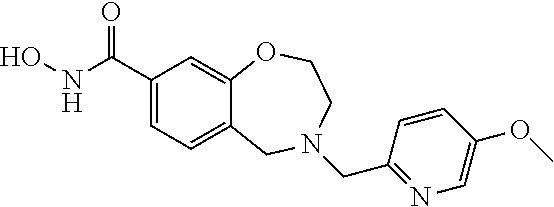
C12=CC=C(C(NO)=O)C=C1OCCN(CC1=NC=C(OC)C=C1)C2
